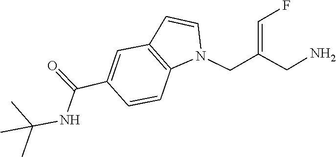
N(C(C1=CC2=C(N(CC(=CF)CN)C=C2)C=C1)=O)C(C)(C)C
